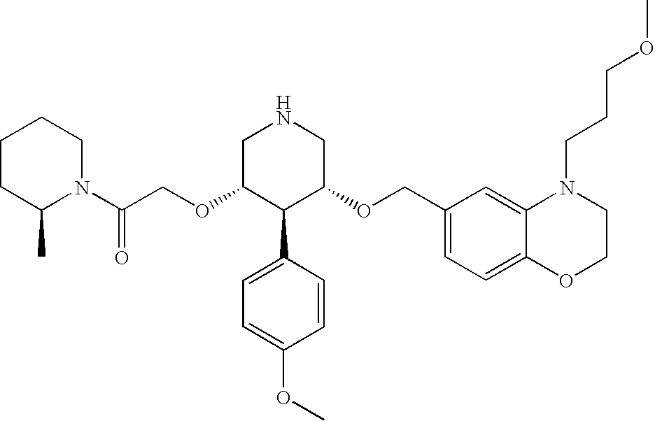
N1(C(COC2C(C3=CC=C(OC)C=C3)C(OCC3=CC=C4C(=C3)N(CCCOC)CCO4)CNC2)=O)CCCCC1C
